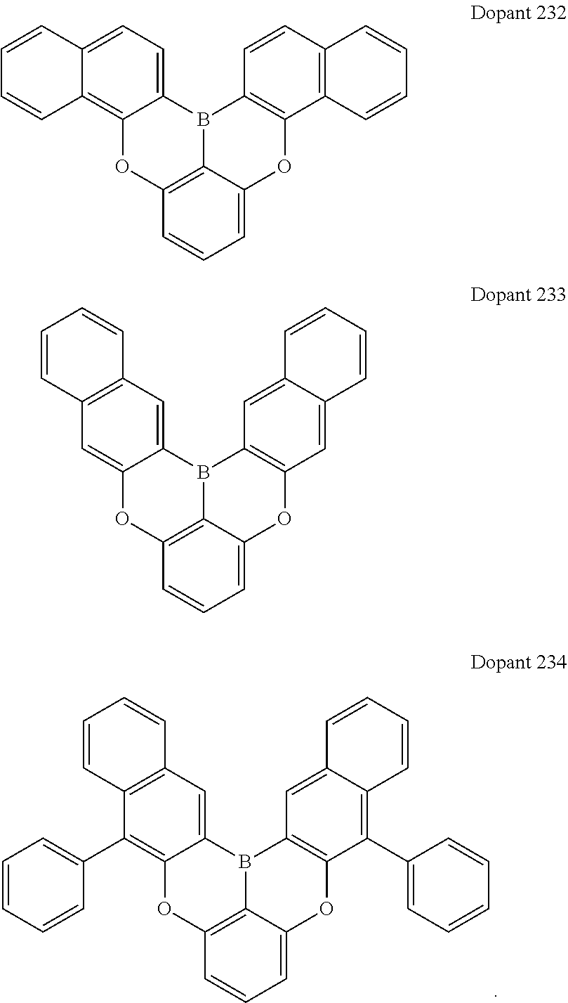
O1C2=C3C(=CC=C2)OC2=C(B3C3=CC4=C(C(C5=CC=CC=C5)=C13)C=CC=C4)C=C1C(=C2C2=CC=CC=C2)C=CC=C1.O1C2=C3C(=CC=C2)OC2=C(B3C3=CC=C4C(=C13)C=CC=C4)C=CC1=C2C=CC=C1.O1C2=C3C(=CC=C2)OC2=C(B3C3=CC4=C(C=C13)C=CC=C4)C=C1C(=C2)C=CC=C1
